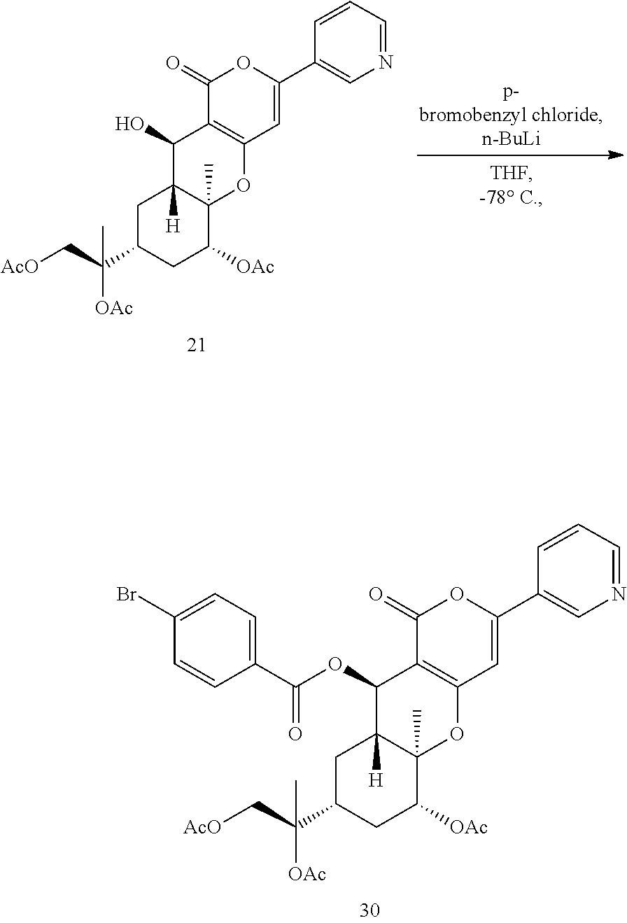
C1C(C(C[AcO])([OAc])C)CC([OAc])C2(C)C1([H])C(O)C1=C(O2)C=C(C2=CN=CC=C2)OC1=O.C1C(C(C[AcO])([OAc])C)CC([OAc])C2(C)C1([H])C(OC(C1=CC=C(Br)C=C1)=O)C1=C(O2)C=C(C2=CN=CC=C2)OC1=O
